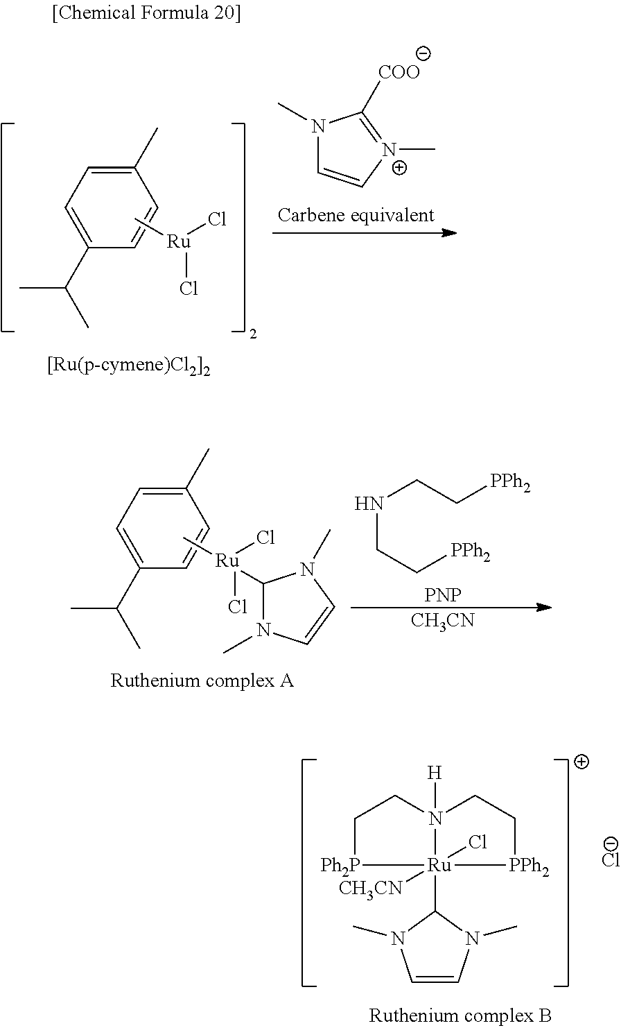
C1[Ph2P][Ru]2([CH3CN])(Cl)(C3N(C)C=CN3C)N([H])(C1)CC[PPh2]2.[Cl-].C1(C)=CC=C(C(C)C)C=C1.C[Ru](Cl)Cl.N1(C)C=C[N+](C)=C1[COO].C1(C)=CC=C(C(C)C)C=C1.C1([Ru](C)(Cl)Cl)N(C)C=CN1C.N(CC[PPh2])CC[PPh2].[PNP].[CH3CN]
